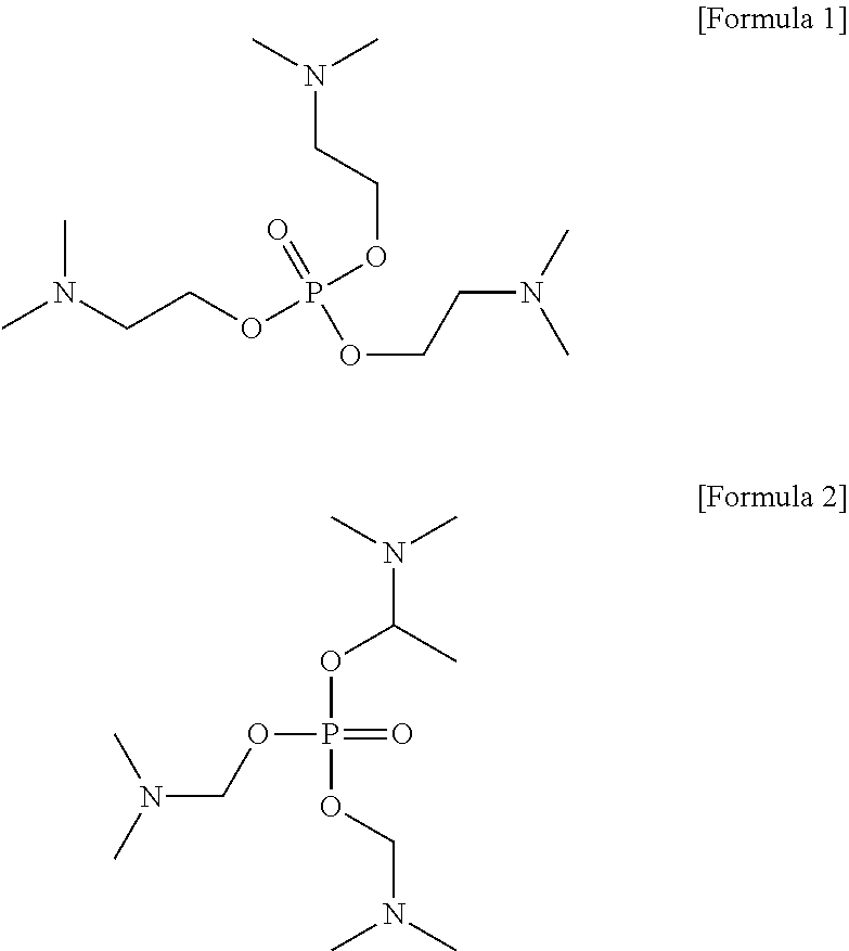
CN(CCOP(OCCN(C)C)(=O)OCCN(C)C)C.CN(C)COP(=O)(OCN(C)C)OC(N(C)C)C
